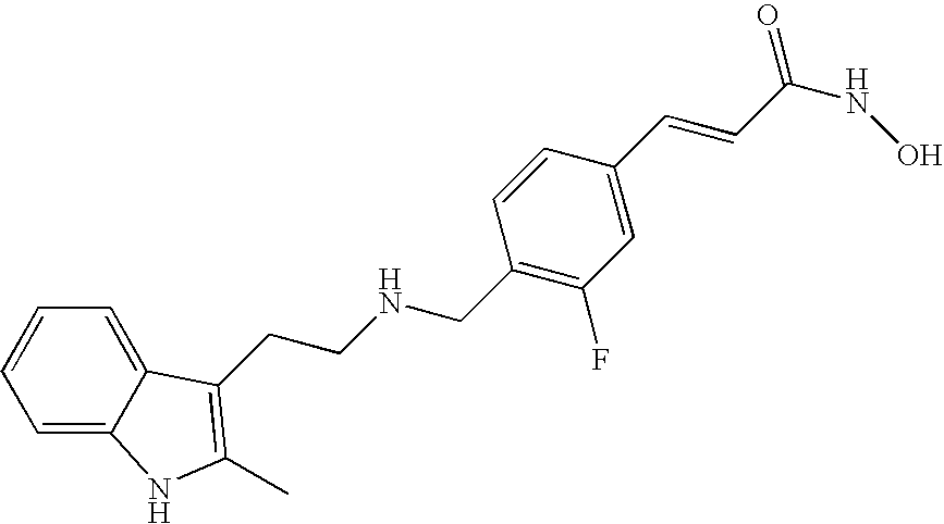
C1=C2C(=CC=C1)C(CCNCC1=C(F)C=C(C=CC(NO)=O)C=C1)=C(C)N2
